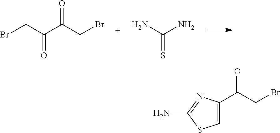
BrCC(C(CBr)=O)=O.NC(N)=S.C1=C(C(CBr)=O)N=C(N)S1
